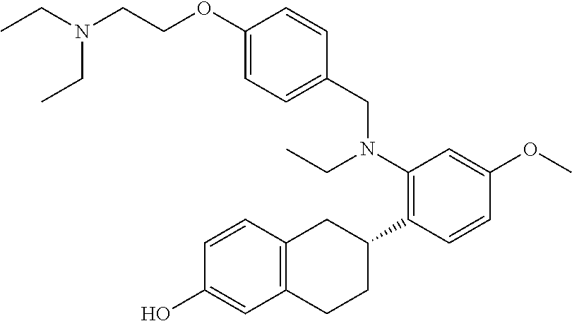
C1(O)=CC2=C(C=C1)CC(C1=C(N(CC3=CC=C(OCCN(CC)CC)C=C3)CC)C=C(OC)C=C1)CC2
